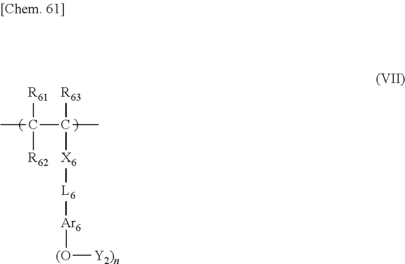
CC(C(C)([R63])[X6][L6][Ar6][(O][Y2)n])([R61])[R62]
